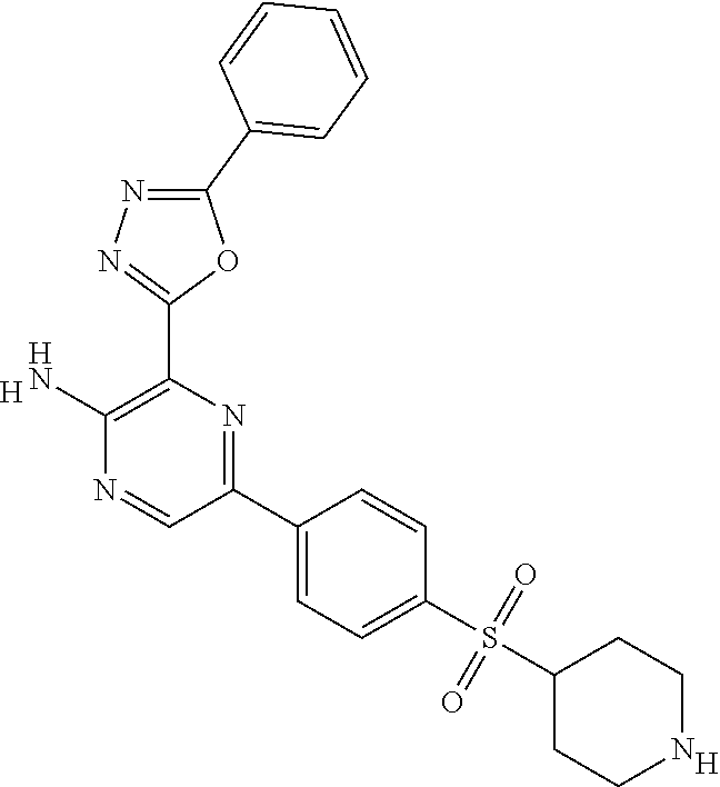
[H].C1(N)=C(C2=NN=C(C3=CC=CC=C3)O2)N=C(C2=CC=C(S(=O)(C3CCNCC3)=O)C=C2)C=N1.[H]
